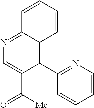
C1(C2=NC=CC=C2)=C2C(=NC=C1C([Me])=O)C=CC=C2
